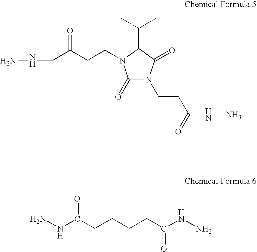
C(CC(NN)=O)N1C(=O)N(CCC(CNN)=O)C(C(C)C)C1=O.NNC(CCCCC(NN)=O)=O
